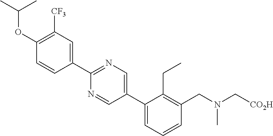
C1([CF3])=C(OC(C)C)C=CC(C2=NC=C(C3=CC=CC(CN(C[CO2H])C)=C3CC)C=N2)=C1
